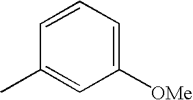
C1=CC(C)=CC([OMe])=C1
